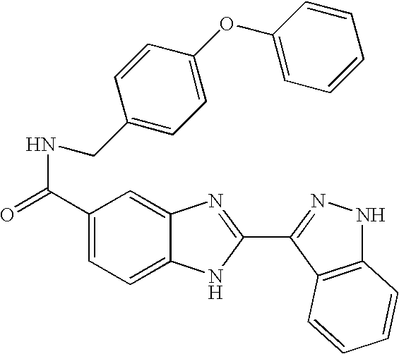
C1(C(=O)NCC2=CC=C(OC3=CC=CC=C3)C=C2)=CC=C2C(=C1)N=C(C1=NNC3=C1C=CC=C3)N2
